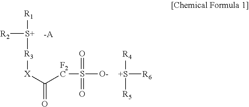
[R2][S+]([R1])[R3][X]C([F2C]S([O-])(=O)=O)=O.[-A].[S+]([R6])([R5])[R4]
